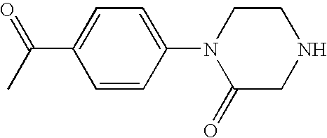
CC(C1=CC=C(N2C(=O)CNCC2)C=C1)=O
